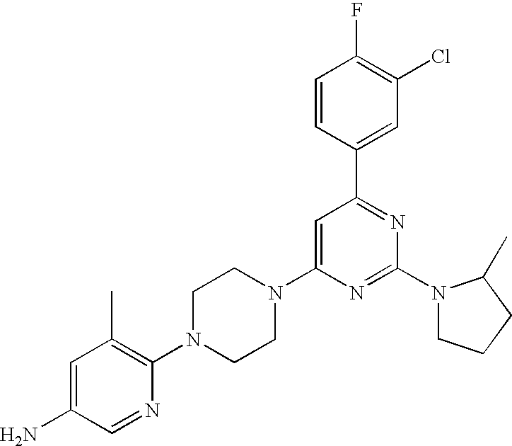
C1=C(N)C=NC(N2CCN(C3=CC(C4=CC(Cl)=C(F)C=C4)=NC(N4CCCC4C)=N3)CC2)=C1C
